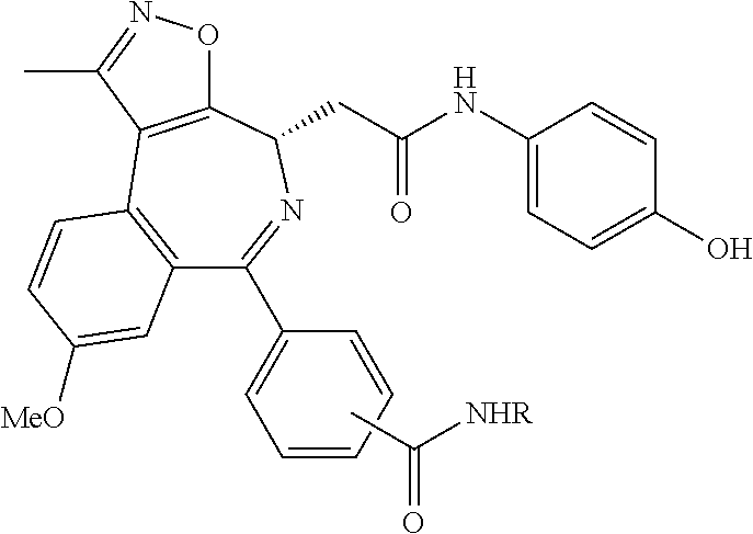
C12=C(C=CC([MeO])=C1)C1=C(C(CC(NC3=CC=C(O)C=C3)=O)N=C2C2=CC=CC=C2)ON=C1C.CC([NHR])=O
